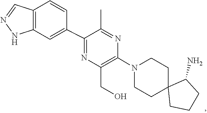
C1C2(CCCC2N)CCN(C2=C(CO)N=C(C3=CC4=C(C=C3)C=NN4)C(C)=N2)C1
